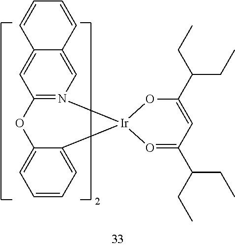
O1C(C(CC)CC)=CC(C(CC)CC)=O[Ir]12N1=C(C=C3C(=C1)C=CC=C3)OC1=CC=CC=C12
